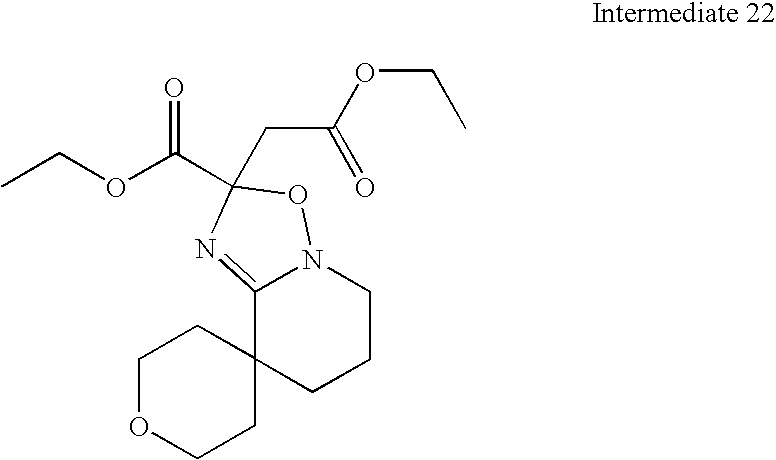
C1OCCC2(C1)CCCN1C2=NC(C(OCC)=O)(CC(OCC)=O)O1
